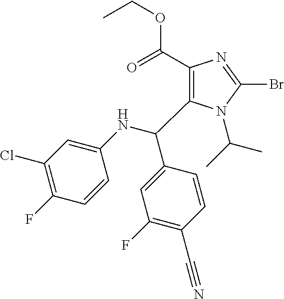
C1(C(=O)OCC)=C(C(NC2=CC(Cl)=C(F)C=C2)C2=CC(F)=C(C#N)C=C2)N(C(C)C)C(Br)=N1
